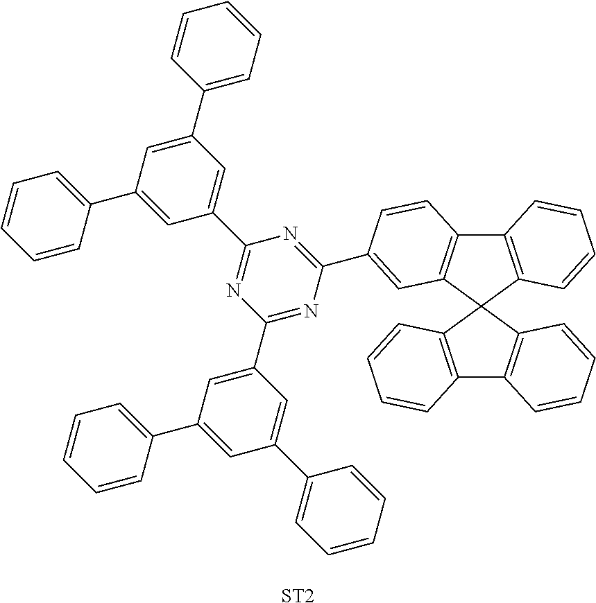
C1=CC(C2=CC(C3=NC(C4=CC(C5=CC=CC=C5)=CC(C5=CC=CC=C5)=C4)=NC(C4=CC5=C(C6=C(C=CC=C6)C56C5=C(C7=C6C=CC=C7)C=CC=C5)C=C4)=N3)=CC(C3=CC=CC=C3)=C2)=CC=C1.[ST2]
